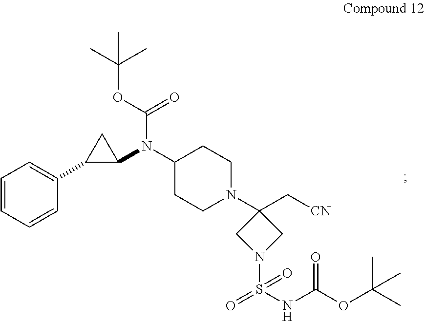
C1=CC=CC(C2C(N(C3CCN(C4(C[CN])CN(S(=O)(=O)NC(OC(C)(C)C)=O)C4)CC3)C(OC(C)(C)C)=O)C2)=C1
